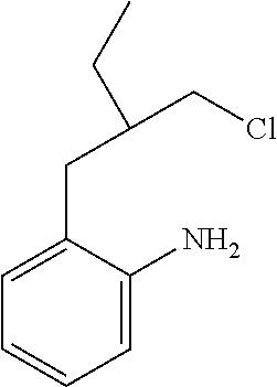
C1=C(CC(CCl)CC)C(N)=CC=C1
